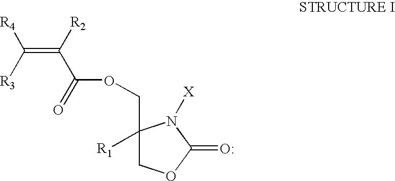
C(=C([R2])C(=O)OCC1([R1])COC(=O)N1[X])([R3])[R4]
